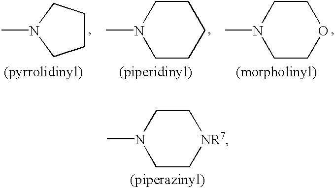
C1CCN(C)C1.CN1CCCCC1.CN1CCOCC1.CN1CC[NR7]CC1
